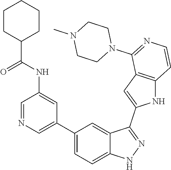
C1(C2=CN=CC(NC(C3CCCCC3)=O)=C2)=CC=C2C(=C1)C(C1=CC3=C(N1)C=CN=C3N1CCN(C)CC1)=NN2
